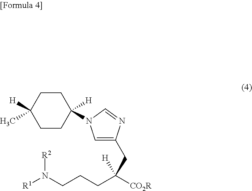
C1=C(CC([CO2R])(CCCN([R1])[R2])[H])N=CN1C1([H])CCC([H])(C)CC1
